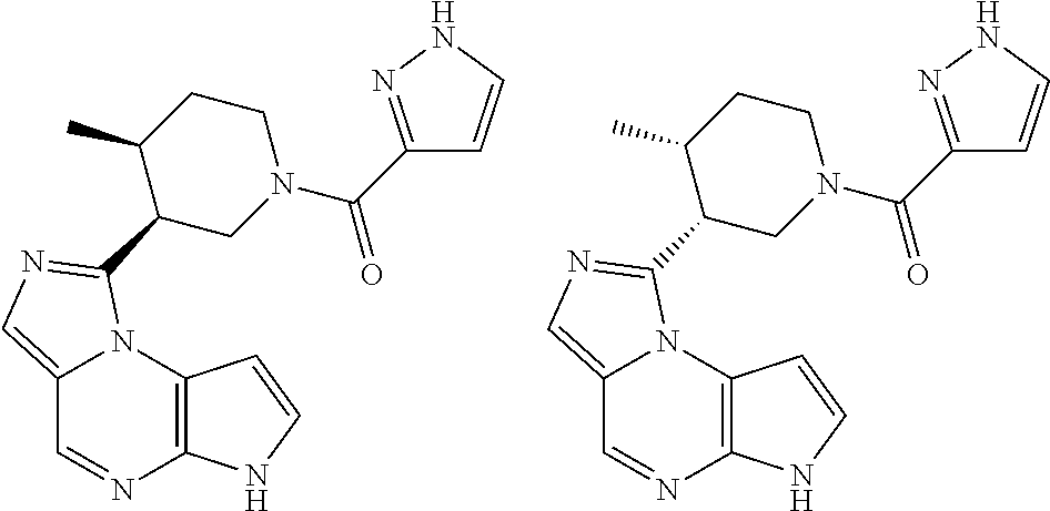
C12=CN=C(C3CN(C(C4=NNC=C4)=O)CCC3C)N1C1=C(N=C2)NC=C1.C12=CN=C(C3CN(C(C4=NNC=C4)=O)CCC3C)N1C1=C(N=C2)NC=C1
